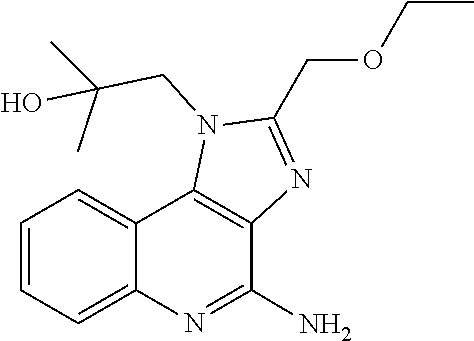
CC(O)(CN1C(COCC)=NC2=C1C1=CC=CC=C1N=C2N)C
